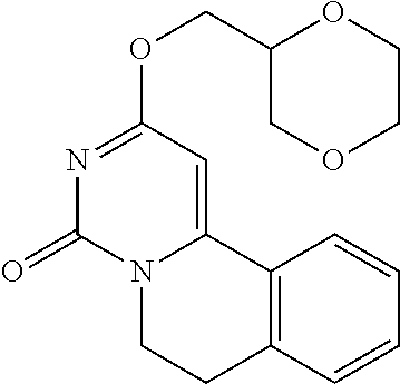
C1(COC2=NC(=O)N3C(=C2)C2=C(CC3)C=CC=C2)COCCO1
